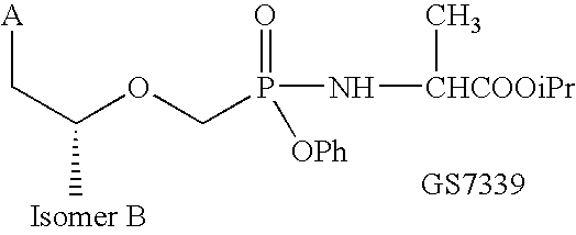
[A]CC(C)OCP(=O)(N[CHCOOiPr]C)[OPh]
